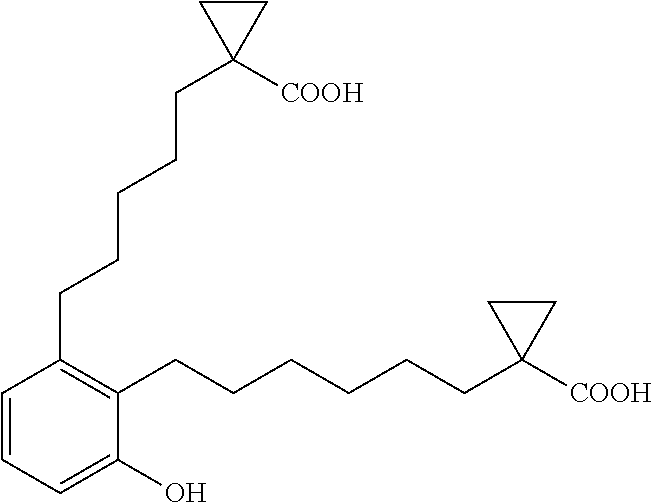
C1=CC=C(O)C(CCCCCCC2([COOH])CC2)=C1CCCCCC1([COOH])CC1
